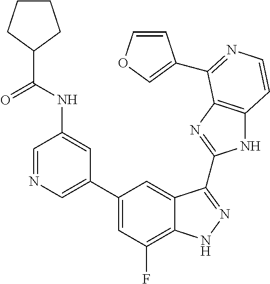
C1=C(C2=CC(F)=C3C(=C2)C(C2=NC4=C(N2)C=CN=C4C2=COC=C2)=NN3)C=C(NC(C2CCCC2)=O)C=N1
